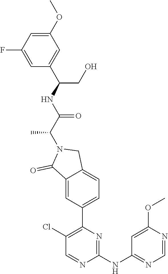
C1(NC2=NC=NC(OC)=C2)=NC(C2=CC=C3C(=C2)C(=O)N(C(C(=O)NC(CO)C2=CC(OC)=CC(F)=C2)C)C3)=C(Cl)C=N1
